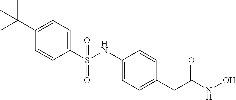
C1(S(NC2=CC=C(CC(NO)=O)C=C2)(=O)=O)=CC=C(C(C)(C)C)C=C1
